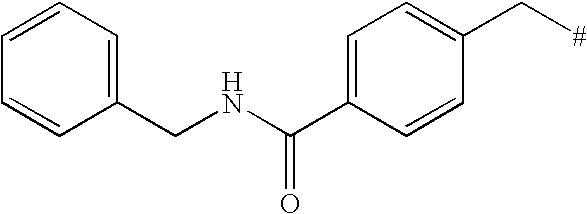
C1=C(C(NCC2=CC=CC=C2)=O)C=CC(C[#])=C1
